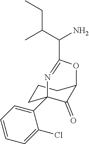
C1(Cl)=CC=CC=C1C12CCCC(C1=O)OC(C(C(C)CC)N)=N2
